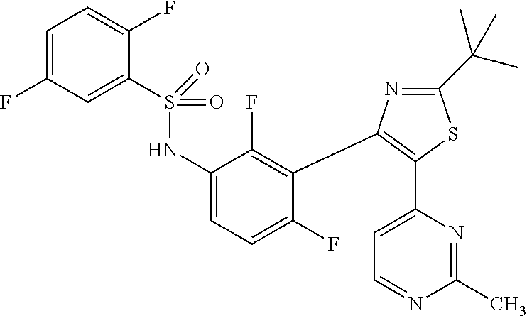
S(=O)(=O)(NC1=CC=C(F)C(C2=C(C3=CC=NC(C)=N3)SC(C(C)(C)C)=N2)=C1F)C1=CC(F)=CC=C1F
